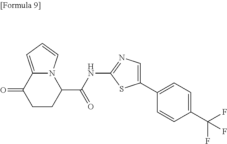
N12C(=CC=C1)C(=O)CCC2C(NC1=NC=C(C2=CC=C(C(F)(F)F)C=C2)S1)=O
